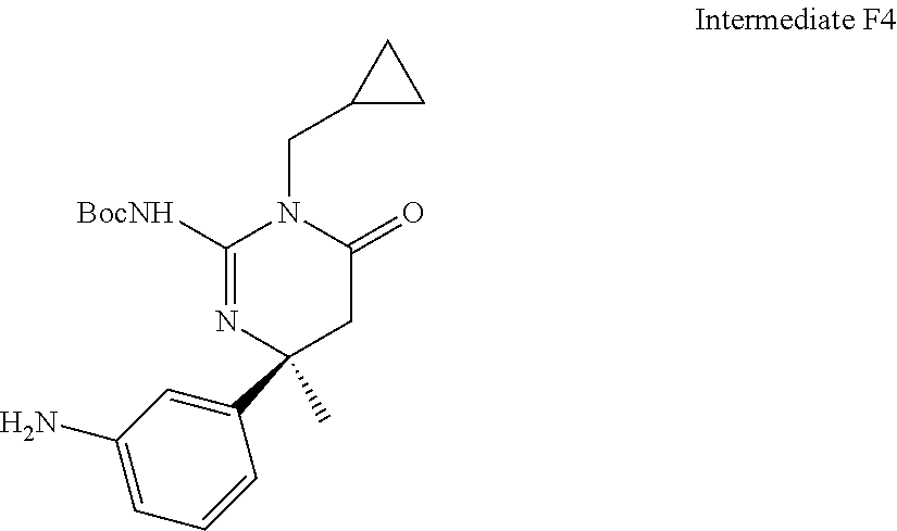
C1(C2(C)N=C([BocNH])N(CC3CC3)C(=O)C2)=CC(N)=CC=C1
